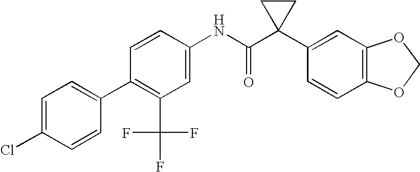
C1=CC(NC(C2(C3=CC4=C(C=C3)OCO4)CC2)=O)=CC(C(F)(F)F)=C1C1=CC=C(Cl)C=C1
